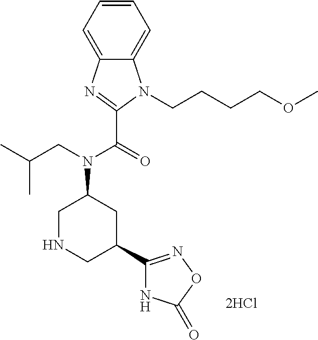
C1NCC(C2=NOC(=O)N2)CC1N(CC(C)C)C(=O)C1=NC2=CC=CC=C2N1CCCCOC
